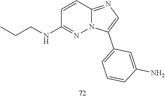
C12=NC=C(C3=CC=CC(N)=C3)N1N=C(NCCC)C=C2
